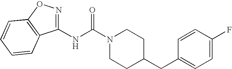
N(C(N1CCC(CC2=CC=C(F)C=C2)CC1)=O)C1=NOC2=C1C=CC=C2
